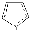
c1c-[Y]cc-1
